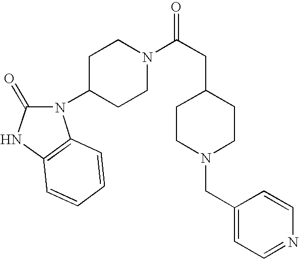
C(C1CCN(CC2=CC=NC=C2)CC1)C(N1CCC(N2C(=O)NC3=C2C=CC=C3)CC1)=O
